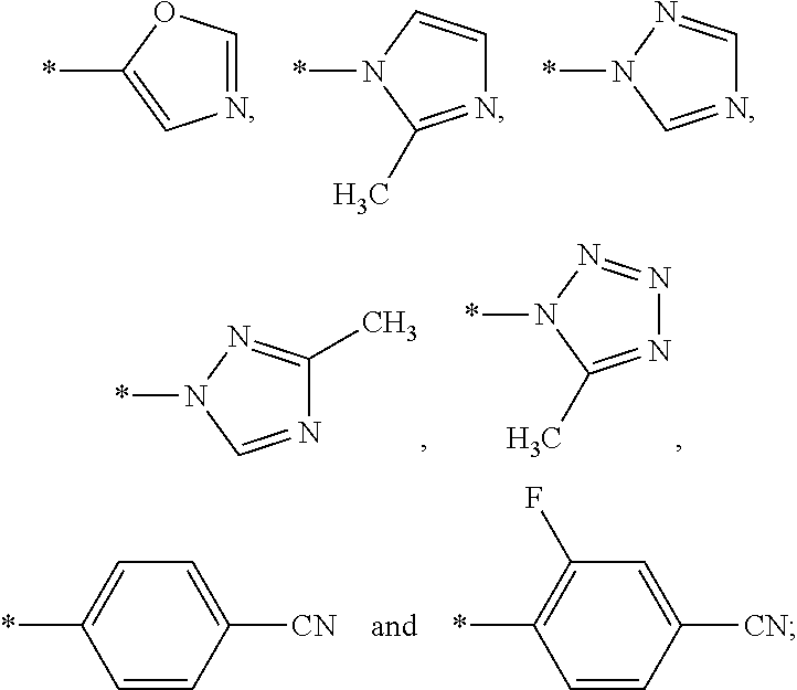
N1=COC(*)=C1.N1=C(C)N(*)C=C1.N1=CN(*)N=C1.N1=C(C)N(*)N=N1.N1=CN(*)N=C1C.C1([CN])=CC=C(*)C=C1.C1([CN])=CC(F)=C(*)C=C1
